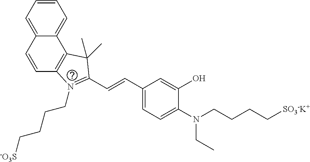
C12=C(C3=CC=CC=C3C=C1)C(C)(C)C(C=CC1=CC=C(N(CCCC[SO3-K+])CC)C(O)=C1)=N2CCCC[-O3S]
